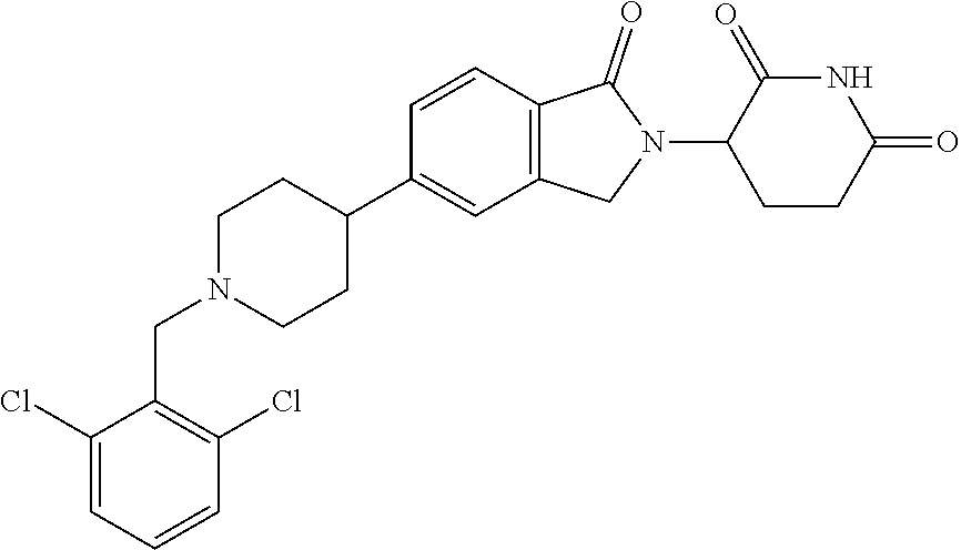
C1N(CC2=C(Cl)C=CC=C2Cl)CCC(C2=CC3=C(C=C2)C(=O)N(C2CCC(=O)NC2=O)C3)C1
